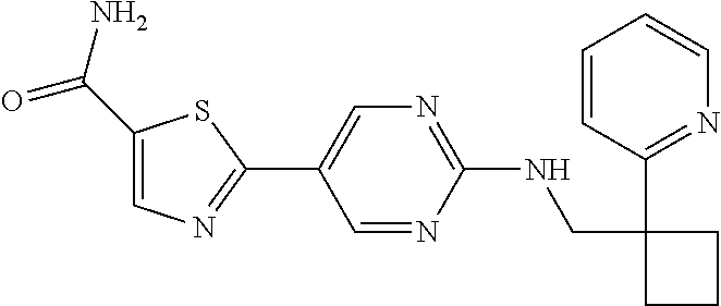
N1=C(NCC2(C3=NC=CC=C3)CCC2)N=CC(C2=NC=C(C(N)=O)S2)=C1
